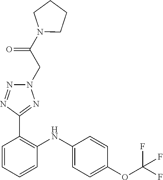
C1=CC(OC(F)(F)F)=CC=C1NC1=C(C2=NN(CC(N3CCCC3)=O)N=N2)C=CC=C1
